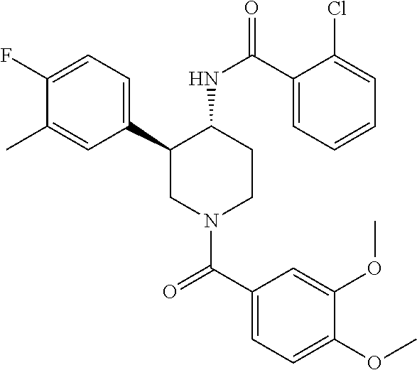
C1(F)=CC=C(C2CN(C(C3=CC=C(OC)C(OC)=C3)=O)CCC2NC(=O)C2=CC=CC=C2Cl)C=C1C
